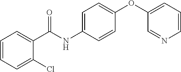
C1=CC=C(Cl)C(C(NC2=CC=C(OC3=CC=CN=C3)C=C2)=O)=C1
